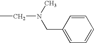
C1=CC(CN(C)CC)=CC=C1
